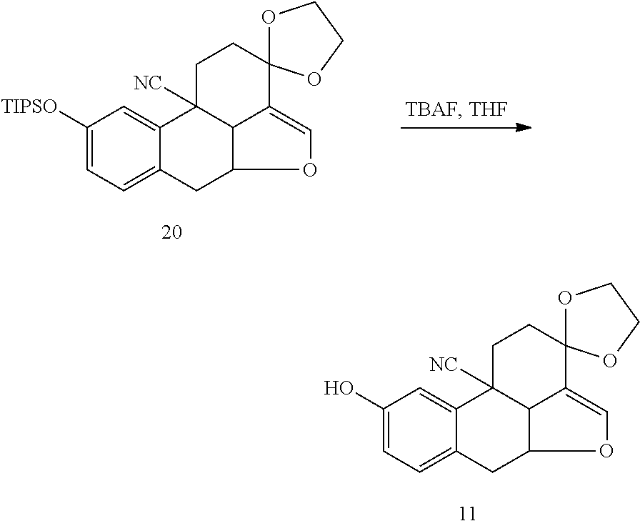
C12=CC=C(O)C=C1C1([NC])C3C(C2)OC=C3C2(CC1)OCCO2.C12=CC=C([TIPSO])C=C1C1([NC])C3C(C2)OC=C3C2(CC1)OCCO2
